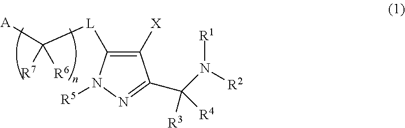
[A]C([L]C1=C([X])C(C(N([R2])[R1])([R3])[R4])=NN1[R5])([R7])[R6]
